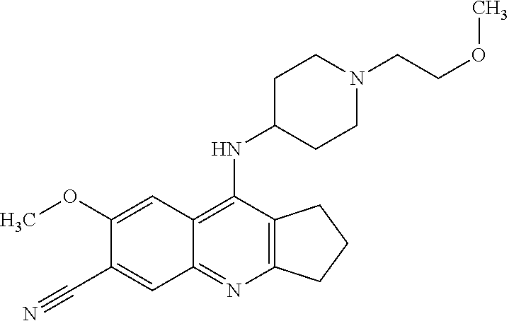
C1(OC)=CC2=C(NC3CCN(CCOC)CC3)C3=C(N=C2C=C1C#N)CCC3
